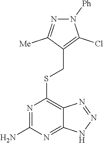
S(C1=C2C(=NC(N)=N1)NN=N2)CC1=C(Cl)N([Ph])N=C1[Me]
